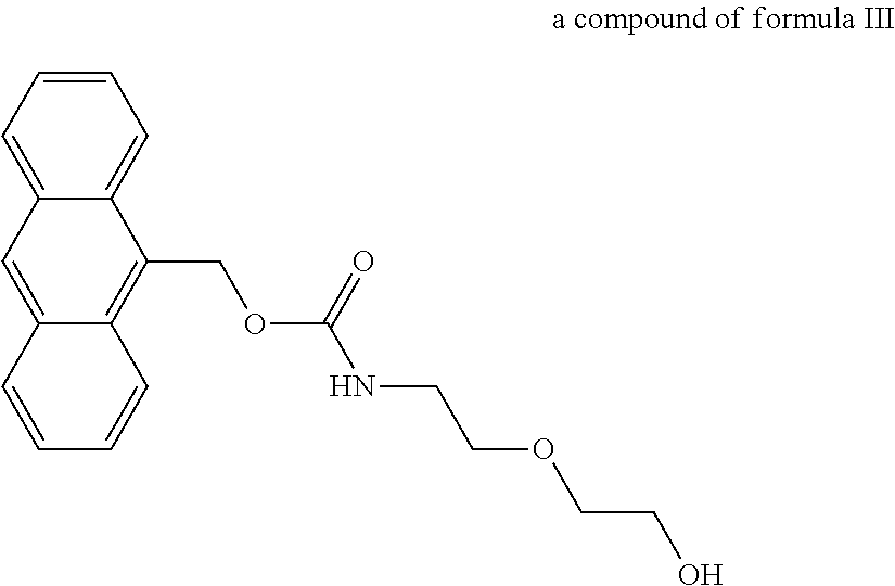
C1=CC=C2C(=C1)C(COC(NCCOCCO)=O)=C1C(=C2)C=CC=C1
